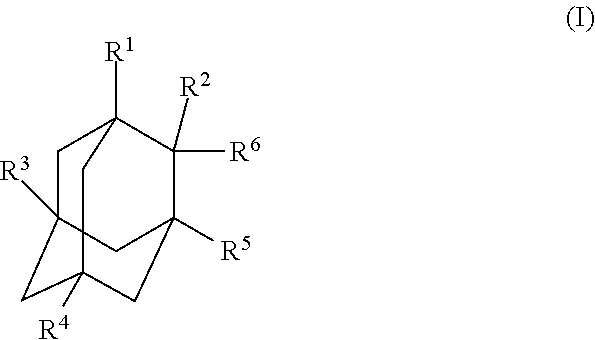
C1C2([R3])CC3([R4])CC([R5])(C([R6])([R2])C1([R1])C3)C2
